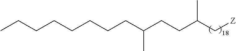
C(C(C[Z])C)CC(CCCCCCCC)C
